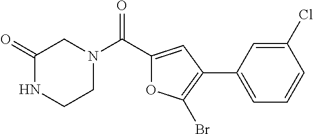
N1(C(C2=CC(C3=CC=CC(Cl)=C3)=C(Br)O2)=O)CC(=O)NCC1
